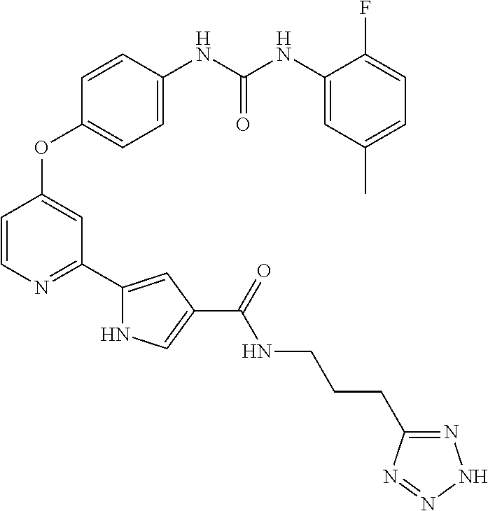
C1=CC(NC(NC2=CC(C)=CC=C2F)=O)=CC=C1OC1=CC(C2=CC(C(=O)NCCCC3=NNN=N3)=CN2)=NC=C1
